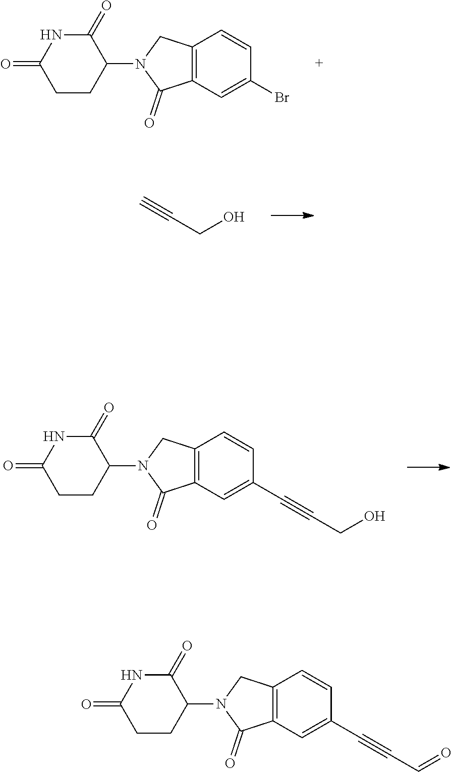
C1=CC(Br)=CC2=C1CN(C1CCC(=O)NC1=O)C2=O.C(CO)#C.C1=CC(C#CCO)=CC2=C1CN(C1CCC(=O)NC1=O)C2=O.C12=C(C=C(C#CC=O)C=C1)C(=O)N(C1CCC(=O)NC1=O)C2
